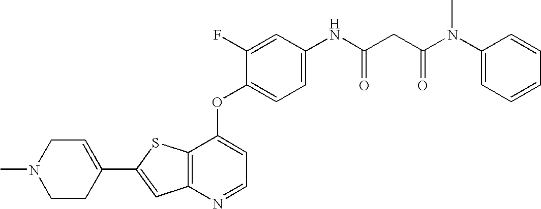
C12=C(SC(C3=CCN(C)CC3)=C1)C(OC1=CC=C(NC(CC(N(C3=CC=CC=C3)C)=O)=O)C=C1F)=CC=N2
